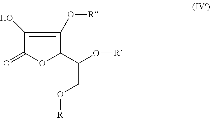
C1(O)=C(O[R])C(C(O[R])CO[R])OC1=O
